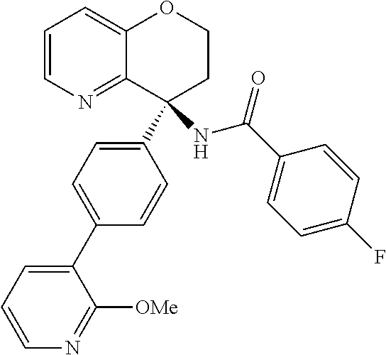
C1=CN=C2C(=C1)OCCC2(C1=CC=C(C2=CC=CN=C2[OMe])C=C1)NC(C1=CC=C(F)C=C1)=O
